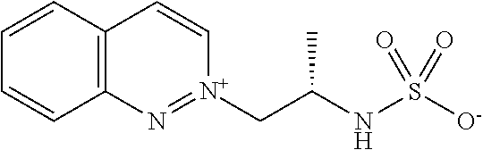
C12=C(C=CC=C1)C=C[N+](CC(NS([O-])(=O)=O)C)=N2
